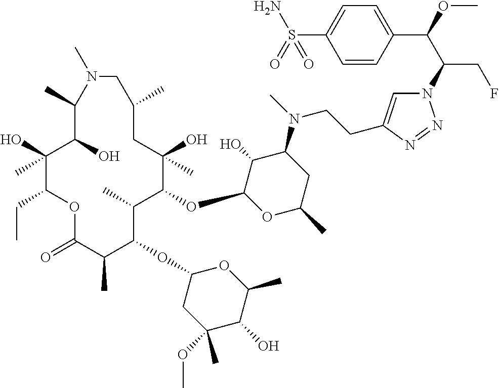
C1(O)(C)C(CC)OC(=O)C(C)C(OC2CC(OC)(C)C(O)C(C)O2)C(C)C(OC2OC(C)CC(N(C)CCC3=CN(C(C(OC)C4=CC=C(S(=O)(N)=O)C=C4)CF)N=N3)C2O)C(O)(C)CC(C)CN(C)C(C)C1O
